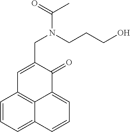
C1=CC=C2C3=C1C=C(CN(C(C)=O)CCCO)C(=O)C3=CC=C2
